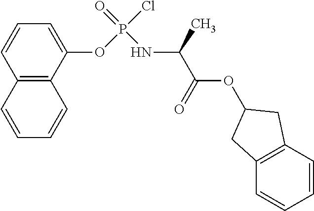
C1=CC2=C(C(OP(=O)(NC(C(=O)OC3CC4=C(C=CC=C4)C3)C)Cl)=C1)C=CC=C2
